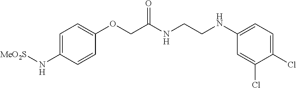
C1=C(N[MeO2S])C=CC(OCC(NCCNC2=CC=C(Cl)C(Cl)=C2)=O)=C1
